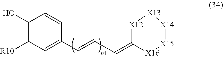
C1(O)=C([R10])C=C(C=CC=C2[X16][X15][X14][X13][X12]2)C=C1
